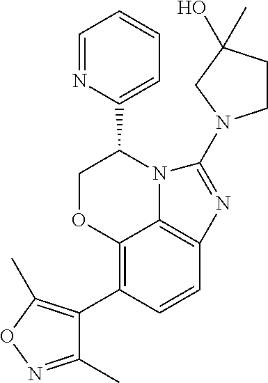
C12=C(C3=C(C)ON=C3C)C=CC3=C1N(C(C1=CC=CC=N1)CO2)C(N1CCC(O)(C)C1)=N3
